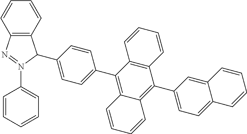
C12=C(C=CC=C1)C(C1=CC=C(C3=C4C(=C(C5=CC=C6C(=C5)C=CC=C6)C5=C3C=CC=C5)C=CC=C4)C=C1)N(C1=CC=CC=C1)=N2
